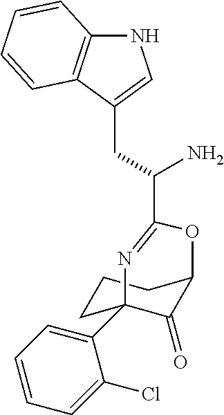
C1(C23CCCC(C2=O)OC(C(N)CC2=CNC4=C2C=CC=C4)=N3)=CC=CC=C1Cl
